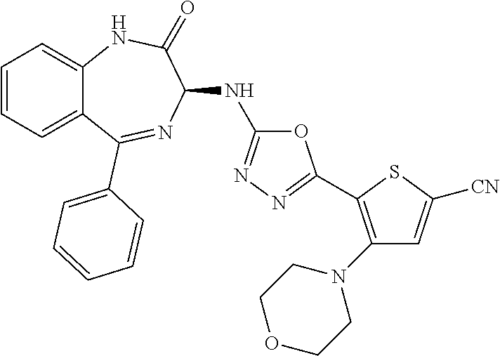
O1C(NC2C(=O)NC3=CC=CC=C3C(C3=CC=CC=C3)=N2)=NN=C1C1=C(N2CCOCC2)C=C([CN])S1
